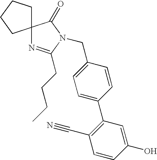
C1=C(CN2C(CCCC)=NC3(C2=O)CCCC3)C=CC(C2=C(C#N)C=CC(O)=C2)=C1
